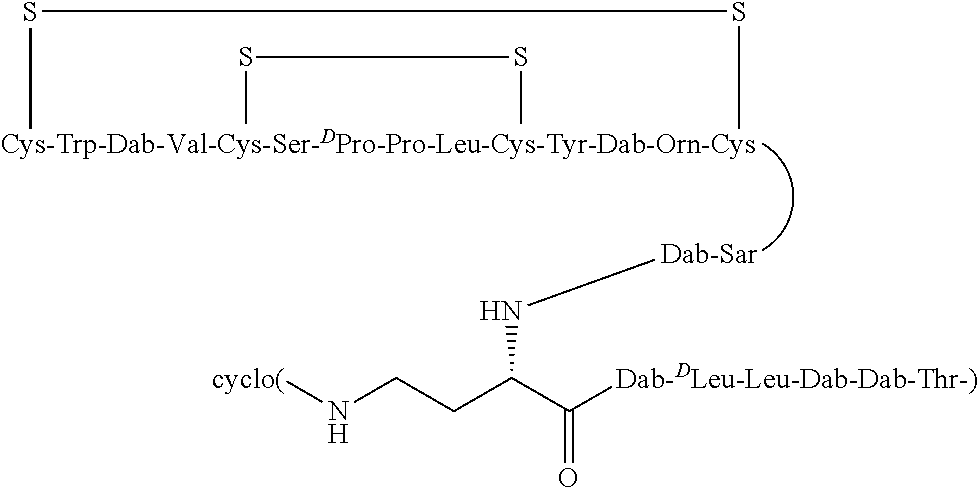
S(C)SC.S(C)SC.N(C(CCN[cyclo(])C([Dab-DLeu-Leu-Dab-Dab-Thr-)])=O)[Dab-Sar]
